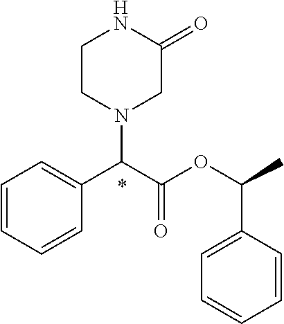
N1CCN(C(C(OC(C2=CC=CC=C2)C)=O)C2=CC=CC=C2)CC1=O
